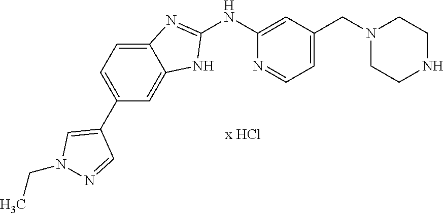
C1(NC2=CC(CN3CCNCC3)=CC=N2)=NC2=CC=C(C3=CN(CC)N=C3)C=C2N1
